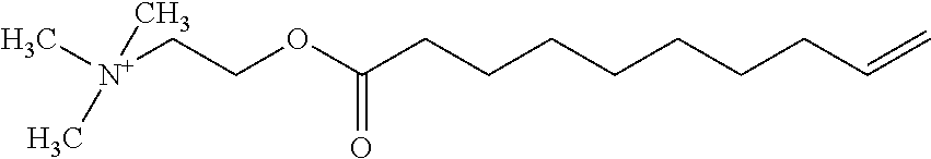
[N+](CCOC(CCCCCCCC=C)=O)(C)(C)C
